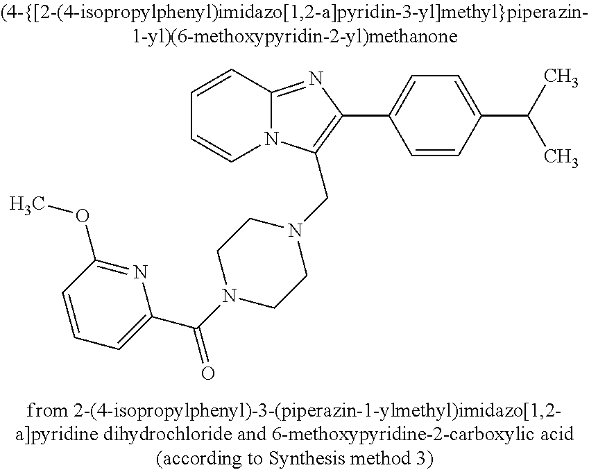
C1=CC2=NC(C3=CC=C(C(C)C)C=C3)=C(CN3CCN(C(C4=CC=CC(OC)=N4)=O)CC3)N2C=C1
